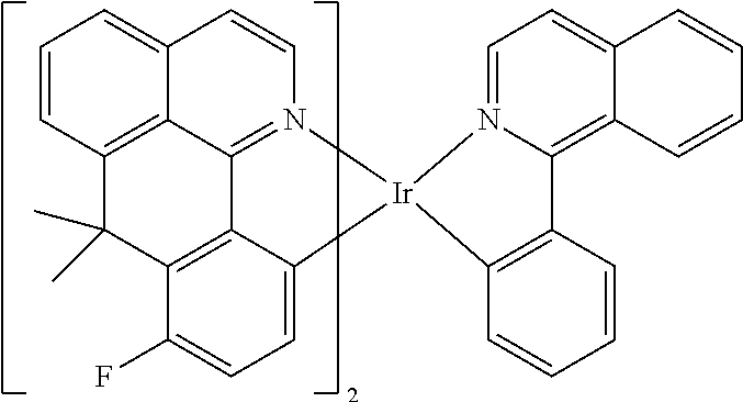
C12=CC=CC3=C1C1=N(C=C2)[Ir]2(C4=CC=C(F)C(=C14)C3(C)C)C1=C(C=CC=C1)C1=C3C(=CC=N21)C=CC=C3
